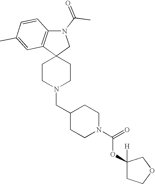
C1CN(CC2CCN(C(=O)OC3([H])CCOC3)CC2)CCC12CN(C(C)=O)C1=C2C=C(C)C=C1
